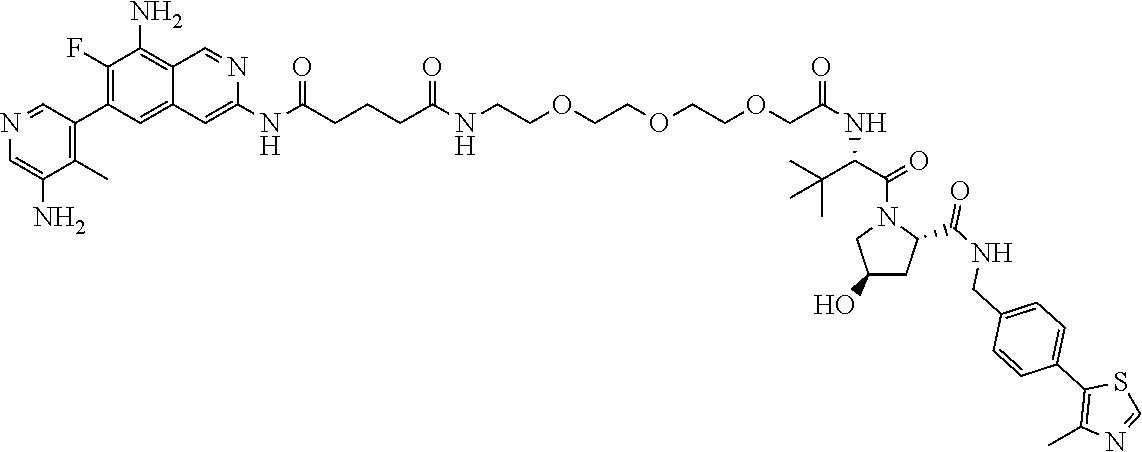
N(C(CCCC(NCCOCCOCCOCC(NC(C(N1CC(O)CC1C(NCC1=CC=C(C2=C(C)N=CS2)C=C1)=O)=O)C(C)(C)C)=O)=O)=O)C1=CC2=CC(C3=C(C)C(N)=CN=C3)=C(F)C(N)=C2C=N1
